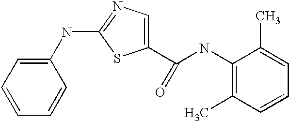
C1=CC=C(NC2=NC=C(C(NC3=C(C)C=CC=C3C)=O)S2)C=C1
